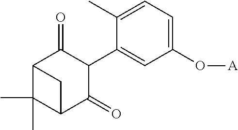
C1(O[A])=CC=C(C)C(C2C(=O)C3C(C)(C)C(C2=O)C3)=C1
